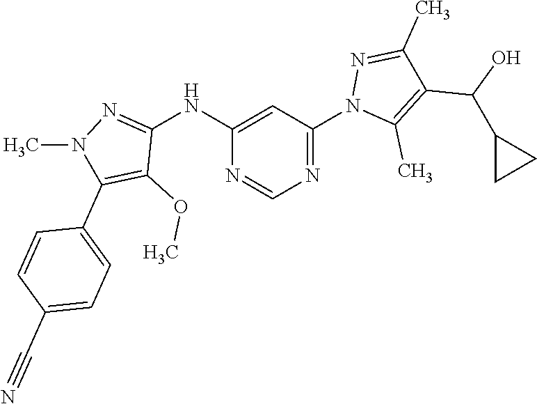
C1(NC2=CC(N3C(C)=C(C(O)C4CC4)C(C)=N3)=NC=N2)=NN(C)C(C2=CC=C(C#N)C=C2)=C1OC
